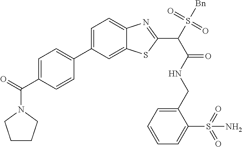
C1=C(C2=CC=C(C(=O)N3CCCC3)C=C2)C=C2C(=C1)N=C(C(S(=O)(=O)[Bn])C(=O)NCC1=CC=CC=C1S(N)(=O)=O)S2
